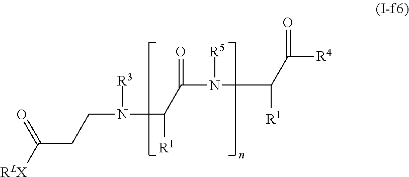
C(N(C([R1])C(N([R5])C([R1])C([R4])=O)=O)[R3])CC(=O)[RLX]
